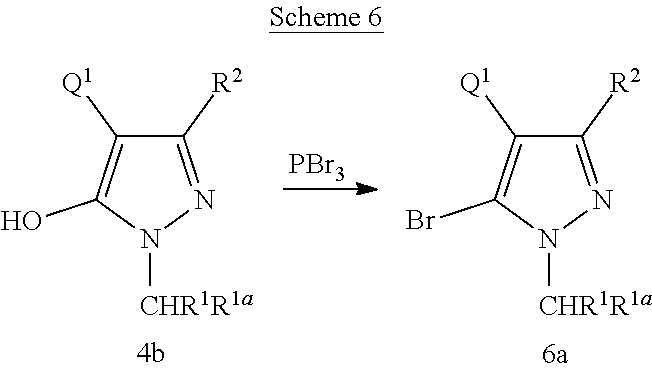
C1([R2])=NN([CHR1R1a])C(Br)=C1[Q1].C1([R2])=NN([CHR1R1a])C(O)=C1[Q1].[PBr3]
